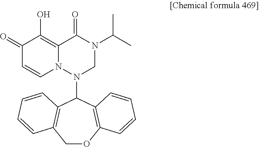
C1OC2=C(C(N3CN(C(C)C)C(=O)C4=C(O)C(=O)C=CN34)C3=C1C=CC=C3)C=CC=C2
